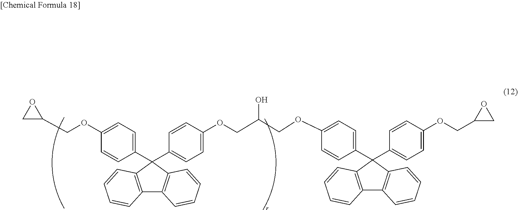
C12=C(C(C3=CC=C(OCC4OC4)C=C3)(C3=CC=C(OCC(COC4=CC=C(C5(C6=CC=C(OCC7CO7)C=C6)C6=C(C7=C5C=CC=C7)C=CC=C6)C=C4)O)C=C3)C3=C1C=CC=C3)C=CC=C2
